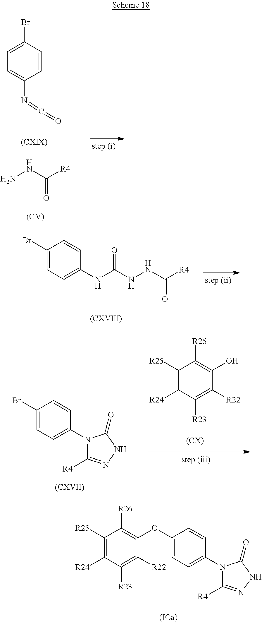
BrC1=CC=C(NC(NNC([R4])=O)=O)C=C1.[(CXVIII)].C1([R25])=C([R24])C([R23])=C([R22])C(O)=C1[R26].[(CXVII)].BrC1=CC=C(N2C([R4])=NNC2=O)C=C1.[(ICa)].C1([R25])=C([R24])C([R23])=C([R22])C(OC2=CC=C(N3C([R4])=NNC3=O)C=C2)=C1[R26].NNC([R4])=O.[(CV)].BrC1=CC=C(N=C=O)C=C1
